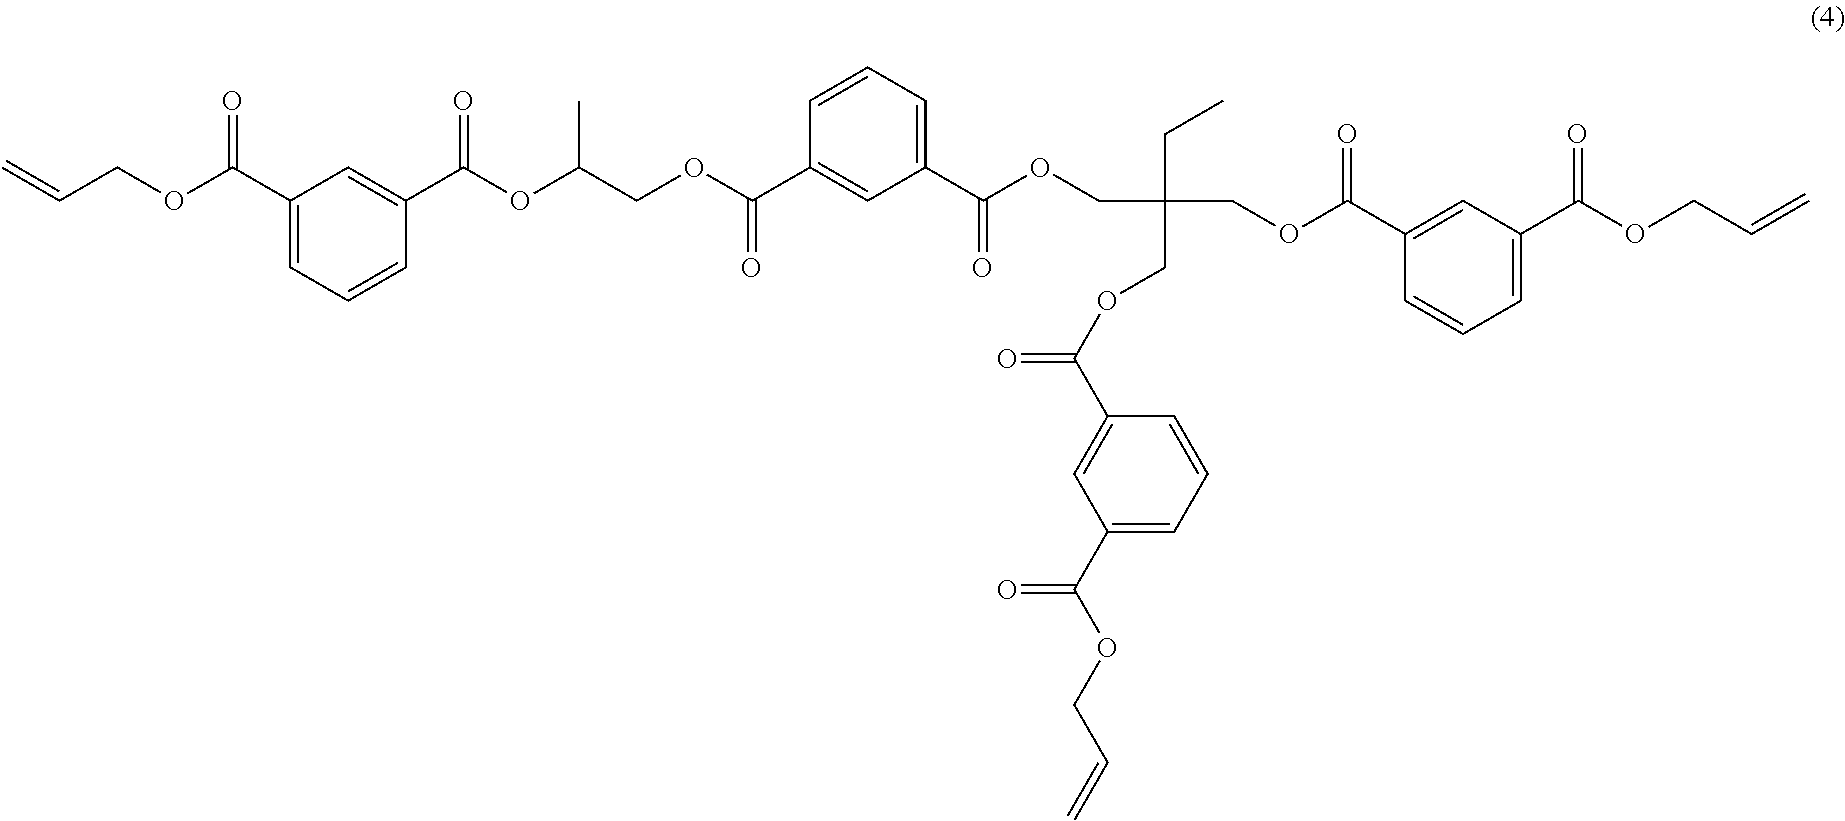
C=CCOC(C1=CC=CC(C(OC(COC(C2=CC(C(OCC(CC)(COC(C3=CC(C(OCC=C)=O)=CC=C3)=O)COC(C3=CC(C(OCC=C)=O)=CC=C3)=O)=O)=CC=C2)=O)C)=O)=C1)=O
